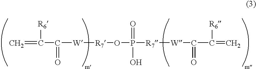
C=C(C([W][R7]OP([R7][W]C(C(=C)[R6])=O)(=O)O)=O)[R6]
